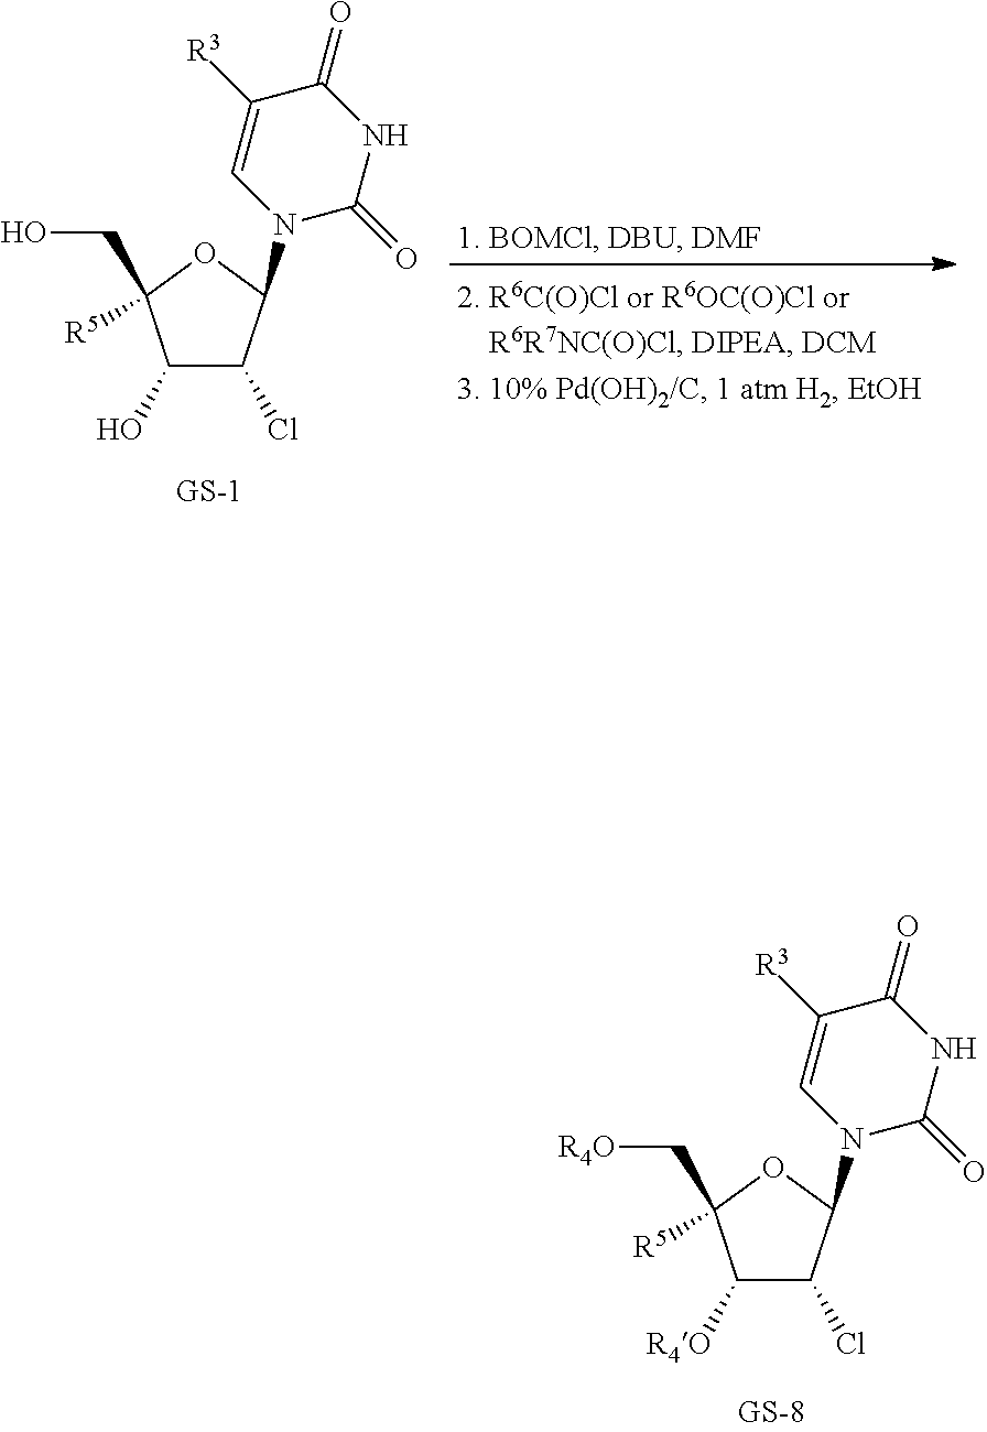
C1(O)C(Cl)C(N2C(=O)NC(=O)C([R3])=C2)OC1(CO)[R5].C1([R4O])C(Cl)C(N2C(=O)NC(=O)C([R3])=C2)OC1(C[R4O])[R5]
